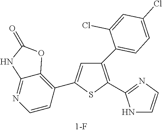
C1(C2=CC=C(Cl)C=C2Cl)=C(C2=NC=CN2)SC(C2=C3C(=NC=C2)NC(=O)O3)=C1
